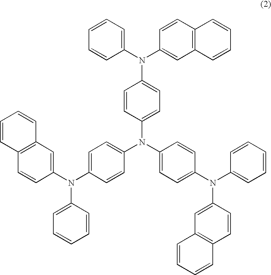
C1(N(C2=CC3=C(C=C2)C=CC=C3)C2=CC=C(N(C3=CC=C(N(C4=CC=CC=C4)C4=CC5=C(C=C4)C=CC=C5)C=C3)C3=CC=C(N(C4=CC5=C(C=C4)C=CC=C5)C4=CC=CC=C4)C=C3)C=C2)=CC=CC=C1
